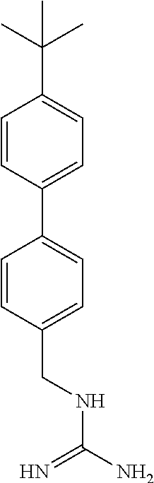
C1=CC(C2=CC=C(C(C)(C)C)C=C2)=CC=C1CNC(=N)N
